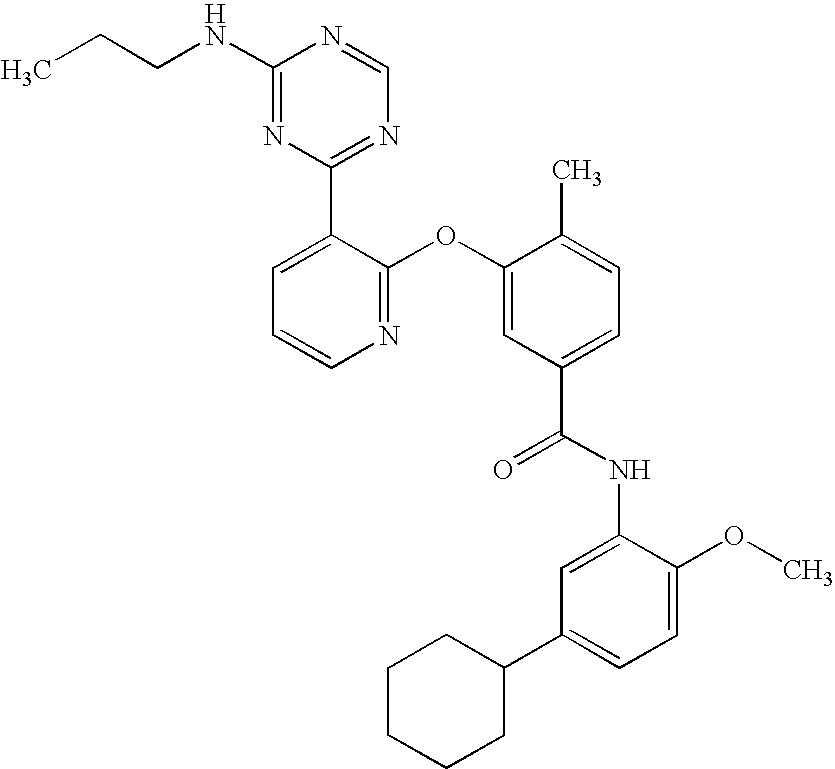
C1(C2=NC=NC(NCCC)=N2)=CC=CN=C1OC1=CC(C(NC2=CC(C3CCCCC3)=CC=C2OC)=O)=CC=C1C
